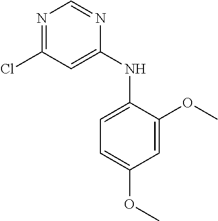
N1=C(Cl)C=C(NC2=CC=C(OC)C=C2OC)N=C1
